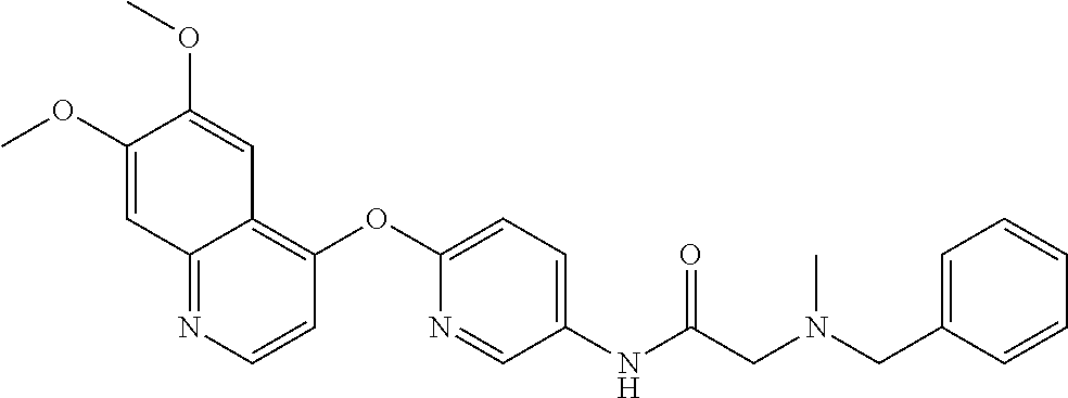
C12=NC=CC(OC3=CC=C(NC(CN(CC4=CC=CC=C4)C)=O)C=N3)=C1C=C(OC)C(OC)=C2
